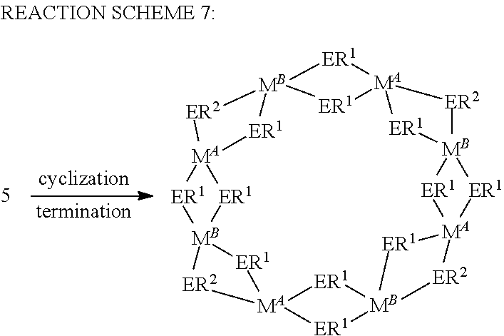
[MB]123[ER1][MA]4([ER2][MB]5([ER1][MA]6([ER2][MB]7([ER1]6)[ER1][MA]6([ER1]7)[ER1][MB]7([ER1][MA]([ER2]1)([ER1]2)[ER1]7)[ER2]6)[ER1]5)[ER1]4)[ER1]3
